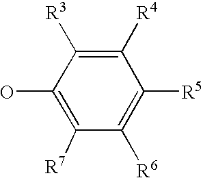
C1([R4])=C([R3])C(O)=C([R7])C([R6])=C1[R5]
